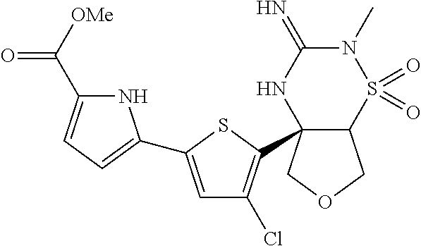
C12C(C3=C(Cl)C=C(C4=CC=C(C([OMe])=O)N4)S3)(COC1)NC(=N)N(C)S2(=O)=O
